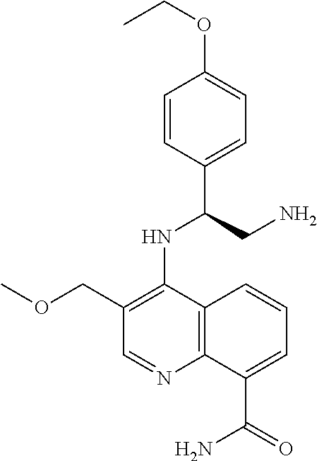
C1=CC(C(CN)NC2=C(COC)C=NC3=C2C=CC=C3C(=O)N)=CC=C1OCC
